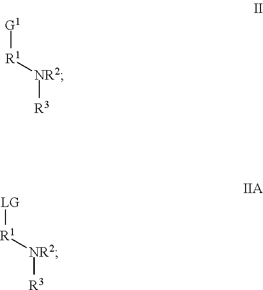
[G1][R1][NR2][R3].[LG][R1][NR2][R3]
